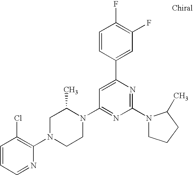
C1=CC=NC(N2CCN(C3=NC(N4CCCC4C)=NC(C4=CC(F)=C(F)C=C4)=C3)C(C)C2)=C1Cl
